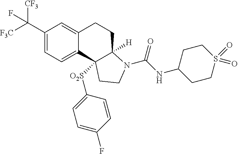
C1(C([F3C])([CF3])F)=CC=C2C(=C1)CCC1([H])C2([O2S]C2=CC=C(F)C=C2)CCN1C(=O)NC1CCS(=O)(=O)CC1
